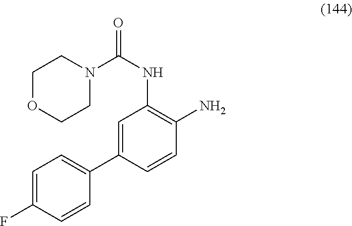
C1=CC(F)=CC=C1C1=CC(NC(=O)N2CCOCC2)=C(N)C=C1
